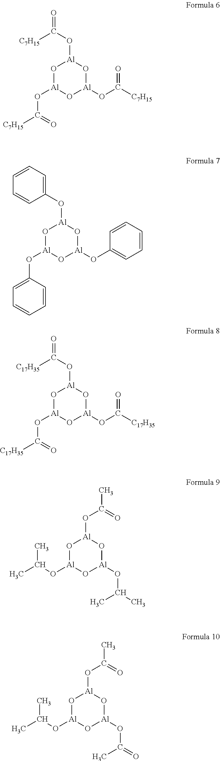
O=C(O[Al]1O[Al](OC([C7H15])=O)O[Al](OC([C7H15])=O)O1)[C7H15].C1(O[Al]2O[Al](OC3=CC=CC=C3)O[Al](OC3=CC=CC=C3)O2)=CC=CC=C1.O=C(O[Al]1O[Al](OC([C17H35])=O)O[Al](OC([C17H35])=O)O1)[C17H35].O([Al]1O[Al](OC(C)C)O[Al](OC(C)C)O1)C(C)=O.O([Al]1O[Al](OC(C)C)O[Al](OC(=O)C)O1)C(C)=O
